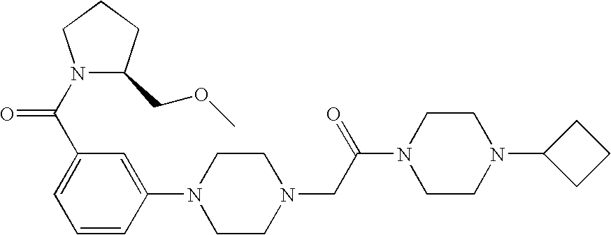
C1=CC(N2CCN(CC(N3CCN(C4CCC4)CC3)=O)CC2)=CC(C(N2C(COC)CCC2)=O)=C1
